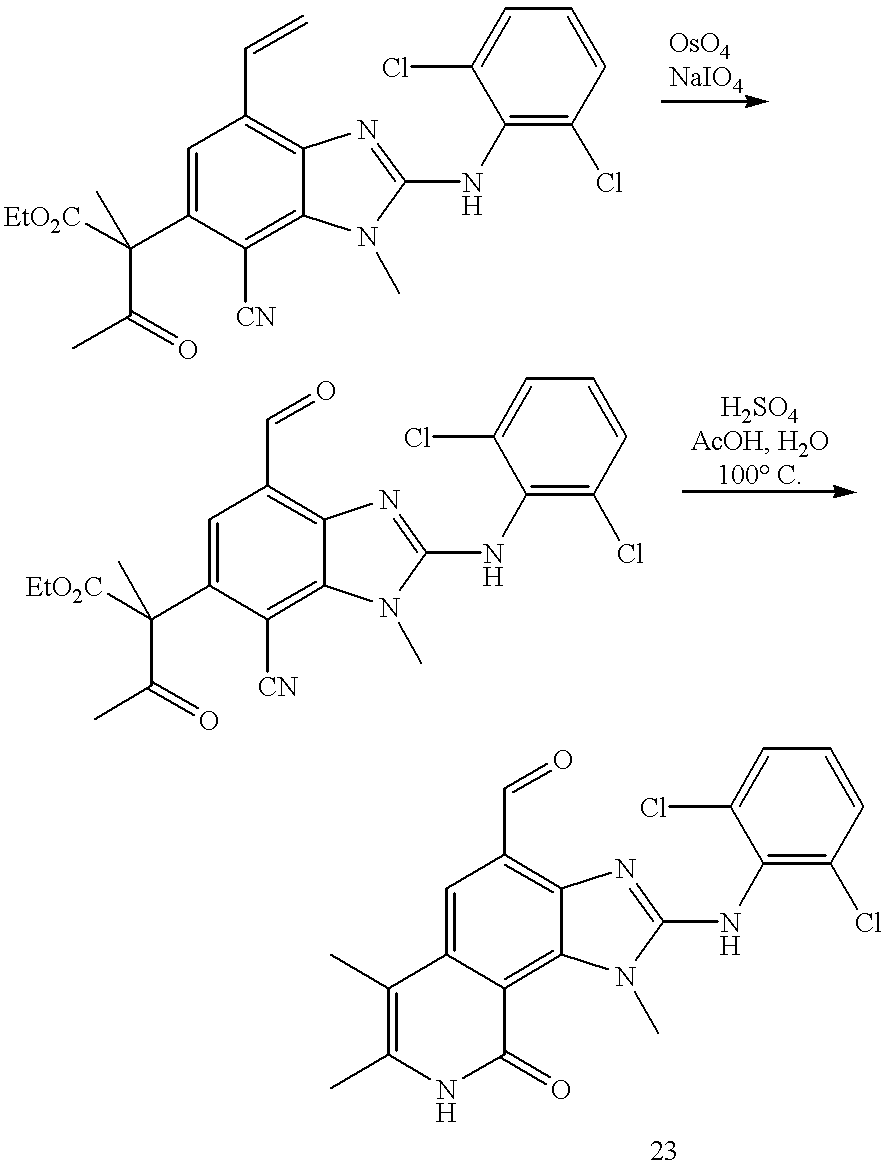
C1=C(C(C(=O)C)([EtO2C])C)C([CN])=C2C(=C1C=C)N=C(NC1=C(Cl)C=CC=C1Cl)N2C.C1=C2C(=C3C(=C1C=O)N=C(NC1=C(Cl)C=CC=C1Cl)N3C)C(=O)NC(C)=C2C.C1=C(C(C(=O)C)([EtO2C])C)C([CN])=C2C(=C1C=O)N=C(NC1=C(Cl)C=CC=C1Cl)N2C
